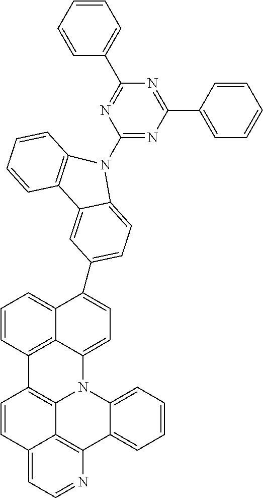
C12=C(C=CC=C1)C1=CC(C3=CC=C4C5=C(C6=C7N4C4=CC=CC=C4C4=C7C(=CC=N4)C=C6)C=CC=C35)=CC=C1N2C1=NC(C2=CC=CC=C2)=NC(C2=CC=CC=C2)=N1
